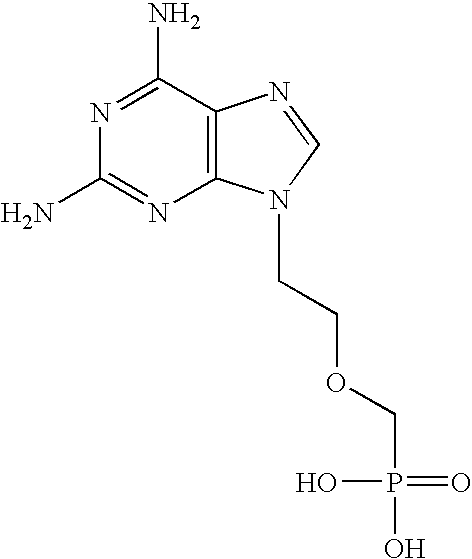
C1(N)=NC2=C(C(N)=N1)N=CN2CCOCP(=O)(O)O
